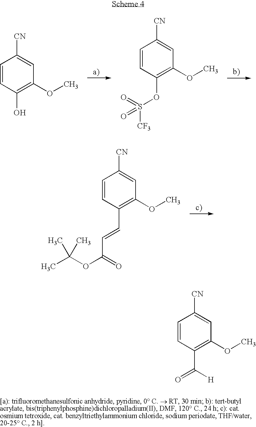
C1=CC(O)=C(OC)C=C1[CN].C1=CC(OS(=O)(=O)[CF3])=C(OC)C=C1[CN].C1=CC(C=CC(=O)OC(C)(C)C)=C(OC)C=C1[CN].C1=CC(C(=O)[H])=C(OC)C=C1[CN]
